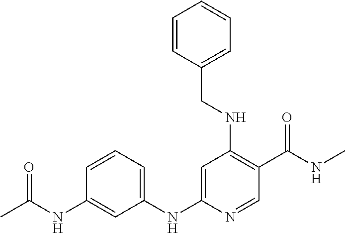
C(NC1=C(C(NC)=O)C=NC(NC2=CC=CC(NC(=O)C)=C2)=C1)C1=CC=CC=C1
